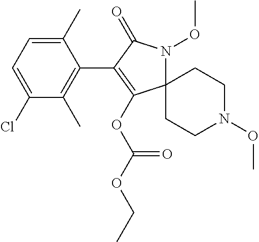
C12(N(OC)C(=O)C(C3=C(C)C(Cl)=CC=C3C)=C1OC(OCC)=O)CCN(OC)CC2
